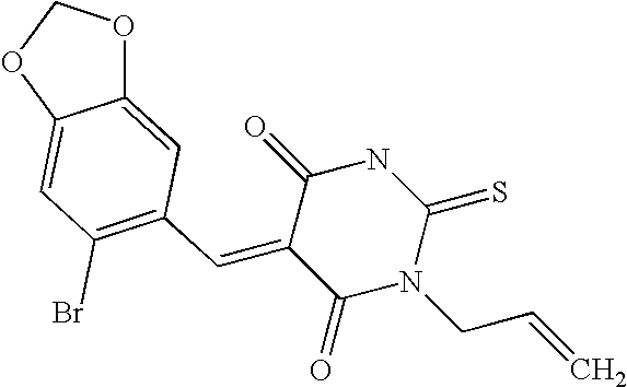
C12=CC(C=C3C(=O)N(CC=C)C(=S)NC3=O)=C(Br)C=C1OCO2
